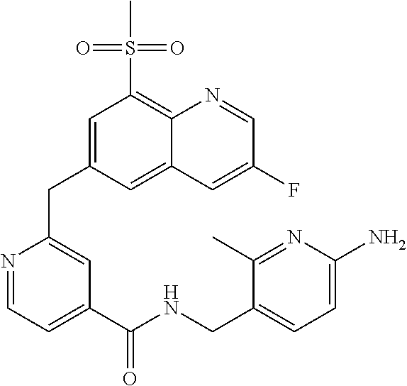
N1=CC=C(C(NCC2=CC=C(N)N=C2C)=O)C=C1CC1=CC(S(=O)(=O)C)=C2C(=C1)C=C(F)C=N2
